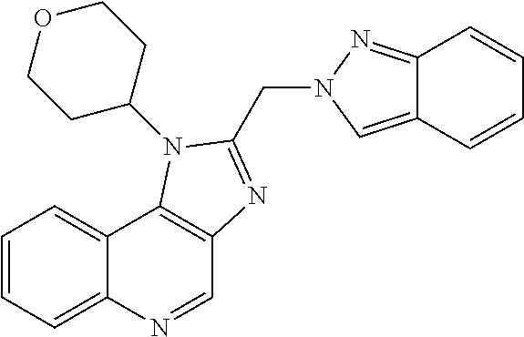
C1=NC2=CC=CC=C2C2=C1N=C(CN1C=C3C(=N1)C=CC=C3)N2C1CCOCC1
